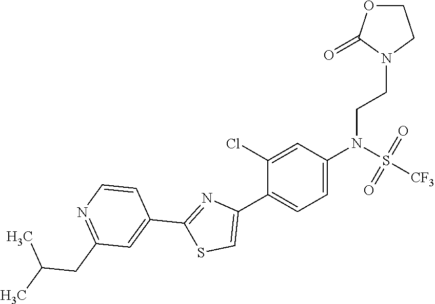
C1=C(N(S(=O)(=O)[CF3])CCN2C(=O)OCC2)C=C(Cl)C(C2=CSC(C3=CC(CC(C)C)=NC=C3)=N2)=C1
